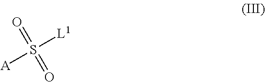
[A]S(=O)(=O)[L1]
